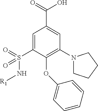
C1=C(S(=O)(N[R1])=O)C(OC2=CC=CC=C2)=C(N2CCCC2)C=C1C(=O)O
